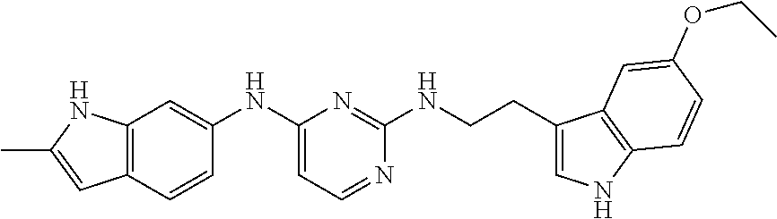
CC1=CC2=C(C=C(NC3=CC=NC(NCCC4=CNC5=C4C=C(OCC)C=C5)=N3)C=C2)N1
